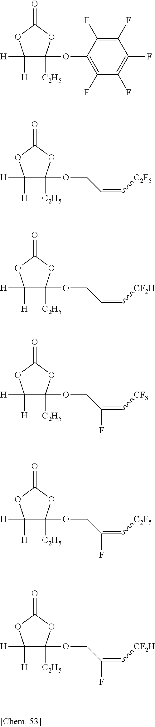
C1([H])([H])C(OC2=C(F)C(F)=C(F)C(F)=C2F)([C2H5])OC(=O)O1.C1([H])([H])C(OCC=C[C2F5])([C2H5])OC(=O)O1.C1([H])([H])C(OCC=C[CF2H])([C2H5])OC(=O)O1.C1([H])([H])C(OCC(=C[CF3])F)([C2H5])OC(=O)O1.C1([H])([H])C(OCC(=C[C2F5])F)([C2H5])OC(=O)O1.C1([H])([H])C(OCC(=C[CF2H])F)([C2H5])OC(=O)O1
